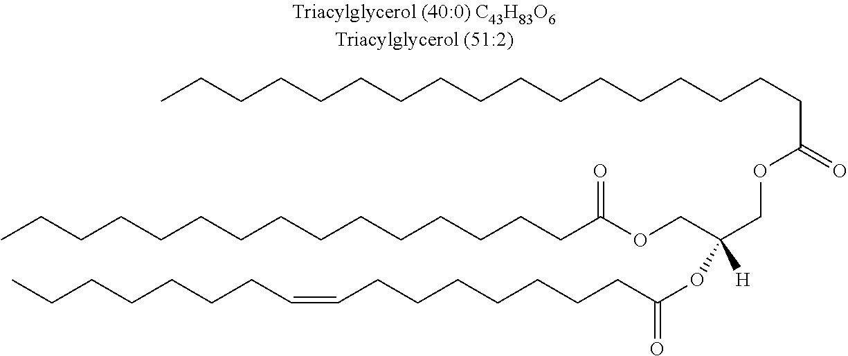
CCCCCCCCCCCCCCCC(OCC(COC(CCCCCCCCCCCCCCCCC)=O)([H])OC(=O)CCCCCCCC=CCCCCCCC)=O
